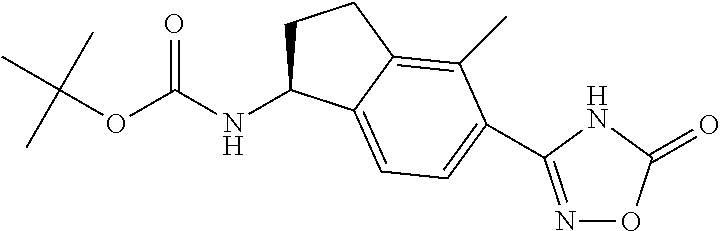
C1C(NC(OC(C)(C)C)=O)C2=CC=C(C3=NOC(=O)N3)C(C)=C2C1
